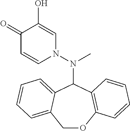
C1(=O)C=CN(N(C2C3=CC=CC=C3COC3=C2C=CC=C3)C)C=C1O
